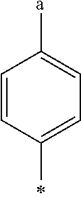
C1=CC(C)=CC=C1[a]
